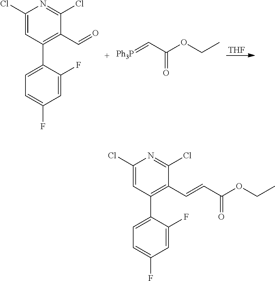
[THF].C1(C2=CC=C(F)C=C2F)=C(C=O)C(Cl)=NC(Cl)=C1.[Ph3P]=CC(OCC)=O.C1(C2=CC=C(F)C=C2F)=C(C=CC(OCC)=O)C(Cl)=NC(Cl)=C1
